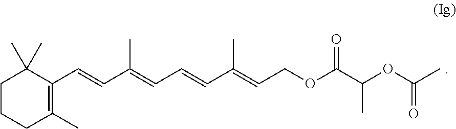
C1CCC(C)=C(C=CC(=CC=CC(=CCOC(C(OC(C)=O)C)=O)C)C)C1(C)C
